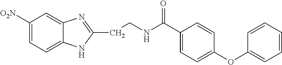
C1([O2N])=CC=C2C(=C1)N=C(CCNC(C1=CC=C(OC3=CC=CC=C3)C=C1)=O)N2
